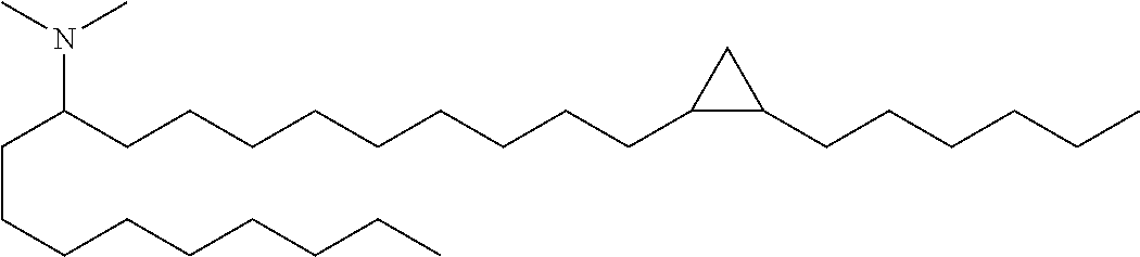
C(CCCCCCCC)C(CCCCCCCCCC1C(CCCCCC)C1)N(C)C
